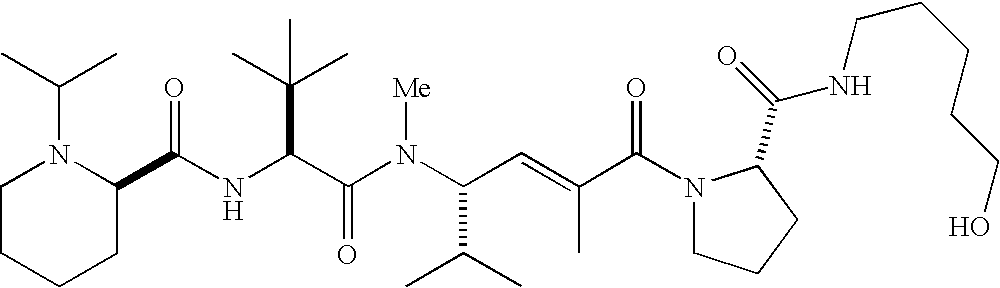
N(C(C(N(C(C(C)C)C=C(C)C(N1CCCC1C(=O)NCCCCCO)=O)[Me])=O)C(C)(C)C)C(C1N(C(C)C)CCCC1)=O
